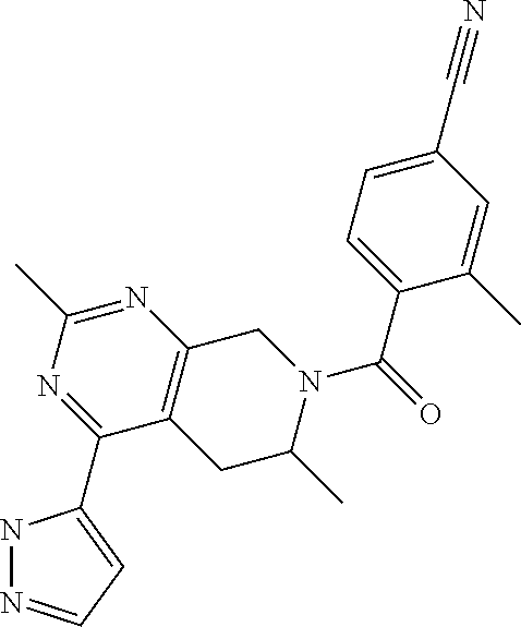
N1N=CC=C1C1=NC(C)=NC2=C1CC(C)N(C(C1=CC=C(C#N)C=C1C)=O)C2
